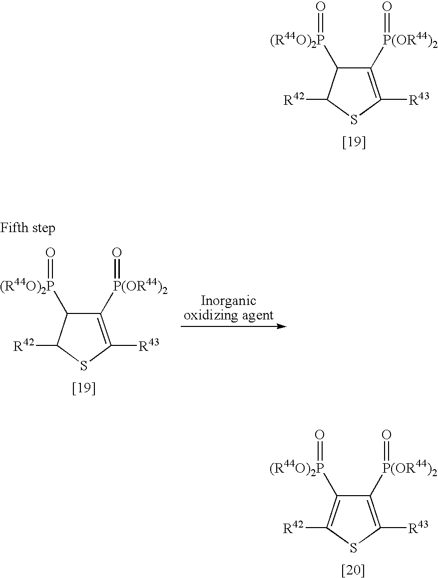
C1([P(OR44)2]=O)=C([R43])SC([R42])C1[(R44O)2P]=O.C1([P(OR44)2]=O)=C([R43])SC([R42])=C1[(R44O)2P]=O.C1([P(OR44)2]=O)=C([R43])SC([R42])C1[(R44O)2P]=O
